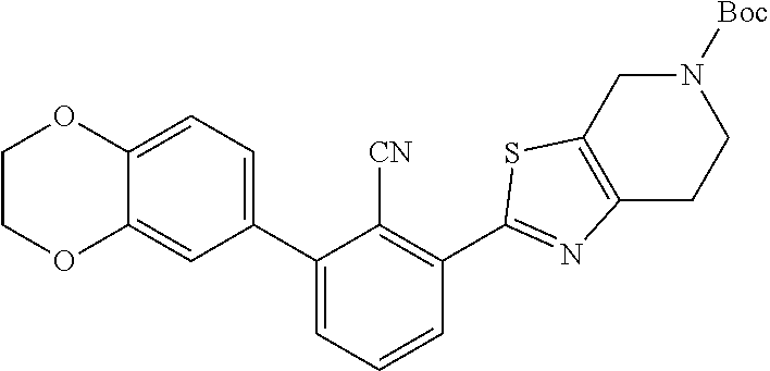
C1(C2=CC=CC(C3=NC4=C(CN([Boc])CC4)S3)=C2[CN])=CC=C2C(=C1)OCCO2
